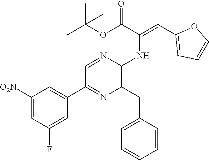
C1([O2N])=CC(F)=CC(C2=NC(CC3=CC=CC=C3)=C(NC(=CC3=CC=CO3)C(OC(C)(C)C)=O)N=C2)=C1
